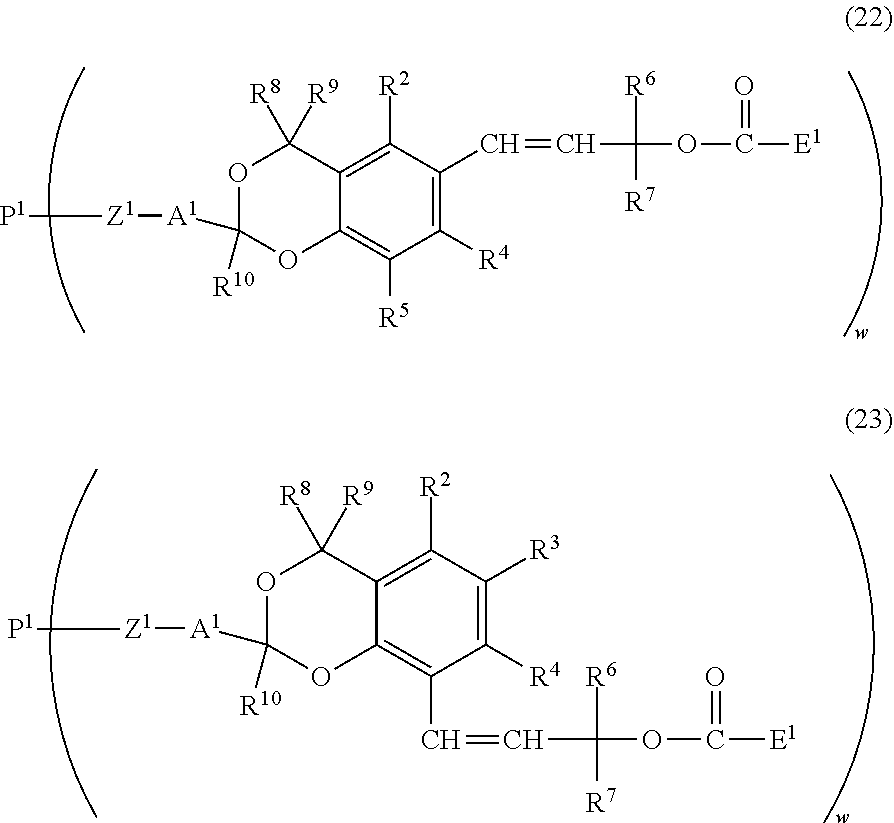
C1([R4])=C(C=CC(OC([E1])=O)([R6])[R7])C([R2])=C2C(=C1[R5])OC([R10])([A1][Z1][P1])OC2([R8])[R9].C1([R4])=C([R3])C([R2])=C2C(=C1C=CC(OC([E1])=O)([R6])[R7])OC([R10])([A1][Z1][P1])OC2([R8])[R9]
